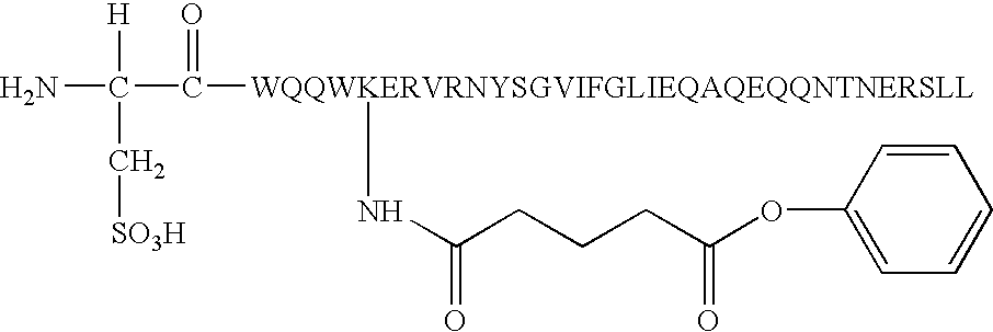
[WQQWKERVRNYSGVIFGLIEQAQEQQNTNERSLL](C(C(N)([H])C[SO3H])=O)NC(CCCC(OC1=CC=CC=C1)=O)=O
